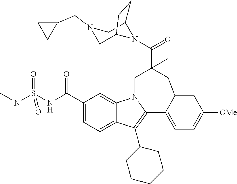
C1(C(NS(N(C)C)(=O)=O)=O)=CC=C2C(=C1)N1C(=C2C2CCCCC2)C2=CC=C([OMe])C=C2C2CC2(C(N2C3CN(CC4CC4)CC2CC3)=O)C1
